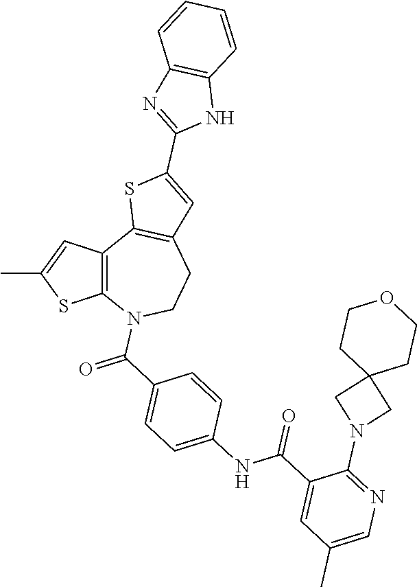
C12=C(C3=C(CCN1C(C1=CC=C(NC(C4=CC(C)=CN=C4N4CC5(C4)CCOCC5)=O)C=C1)=O)C=C(C1=NC4=C(N1)C=CC=C4)S3)C=C(C)S2
